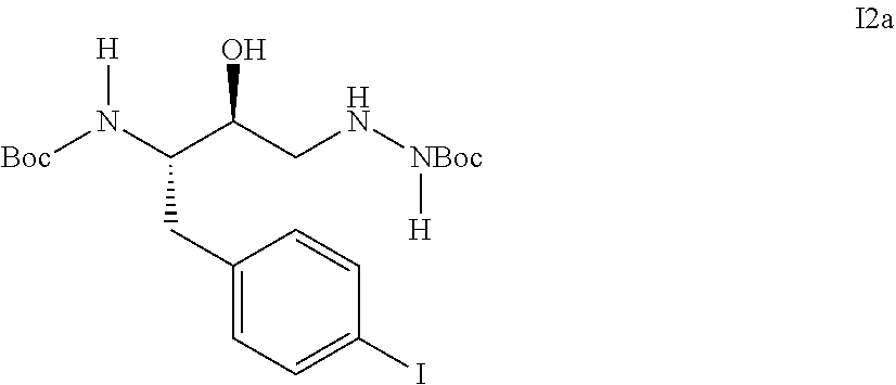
[Boc]N(C(C(CN[NBoc][H])O)CC1=CC=C(I)C=C1)[H]
